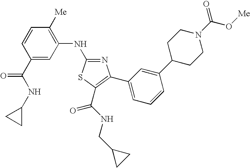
C1(C(NC2CC2)=O)=CC(NC2=NC(C3=CC=CC(C4CCN(C(O[Me])=O)CC4)=C3)=C(C(NCC3CC3)=O)S2)=C([Me])C=C1
